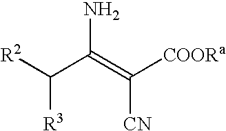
C([CN])(=C(C([R3])[R2])N)[COORa]
